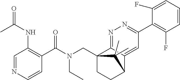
C12(CN(C(C3=C(NC(=O)C)C=NC=C3)=O)CC)CCC(C3=CC(C4=C(F)C=CC=C4F)=NN=C13)C2(C)C
